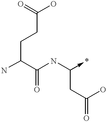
NC(C(NC(CC(=O)O)->*)=O)CCC(O)=O
